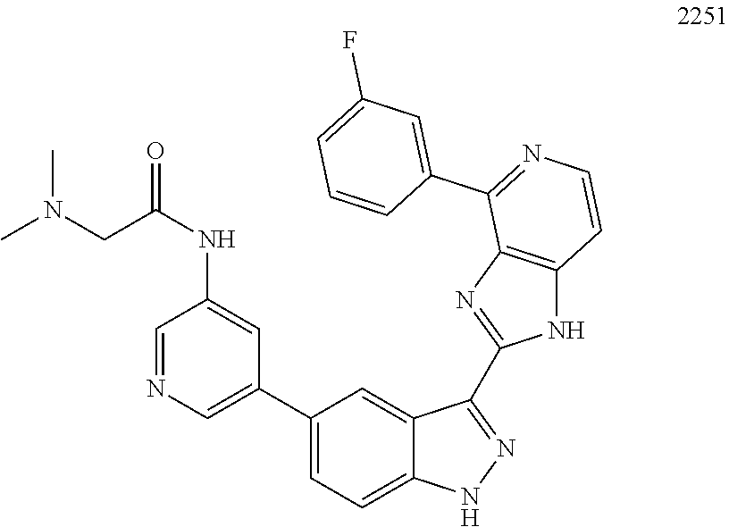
C1(C2=CN=CC(NC(CN(C)C)=O)=C2)=CC=C2C(=C1)C(C1=NC3=C(N1)C=CN=C3C1=CC(F)=CC=C1)=NN2
